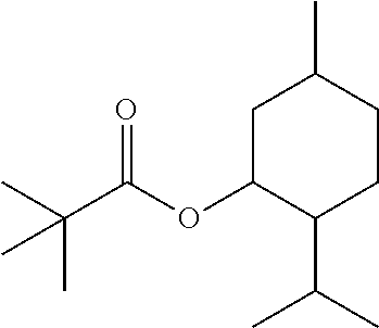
C1CC(C)CC(OC(C(C)(C)C)=O)C1C(C)C
